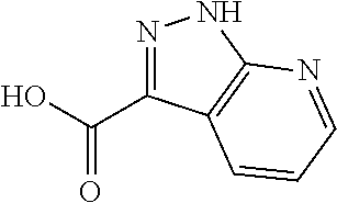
C(=O)(O)C1=NNC2=C1C=CC=N2
